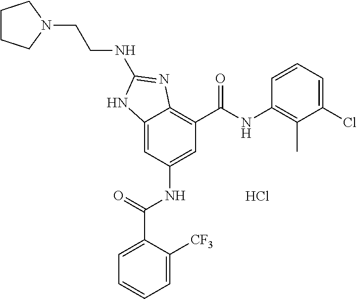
Cl.C12=CC(NC(C3=CC=CC=C3[CF3])=O)=CC(C(NC3=C(C)C(Cl)=CC=C3)=O)=C1N=C(NCCN1CCCC1)N2
